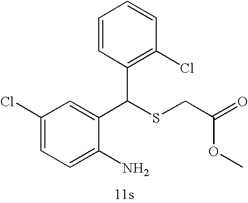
C1=C(N)C(C(SCC(OC)=O)C2=C(Cl)C=CC=C2)=CC(Cl)=C1
